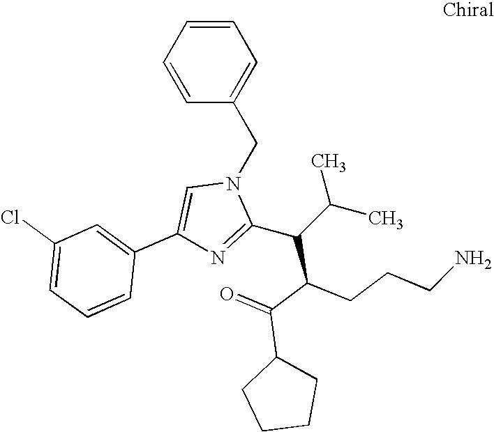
C1=CC=CC(CN2C=C(C3=CC(Cl)=CC=C3)N=C2C(C(C(=O)C2CCCC2)CCCN)C(C)C)=C1
